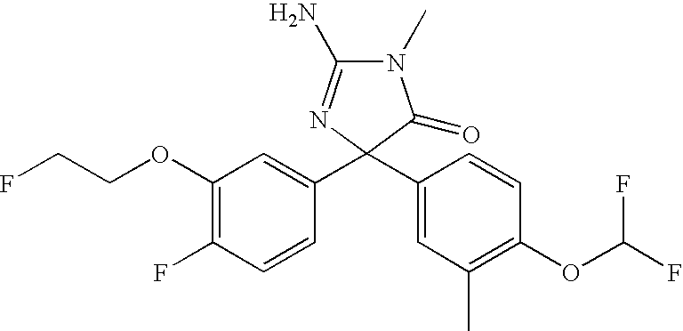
C1(OCCF)=C(F)C=CC(C2(C3=CC(C)=C(OC(F)F)C=C3)C(=O)N(C)C(N)=N2)=C1
